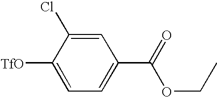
C1([TfO])=CC=C(C(=O)OCC)C=C1Cl
